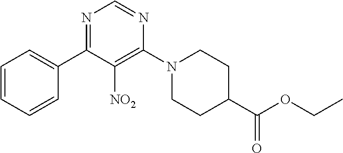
C1=CC=CC(C2=NC=NC(N3CCC(C(OCC)=O)CC3)=C2[NO2])=C1
